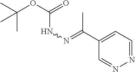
C(OC(NN=C(C1=CC=NN=C1)C)=O)(C)(C)C
